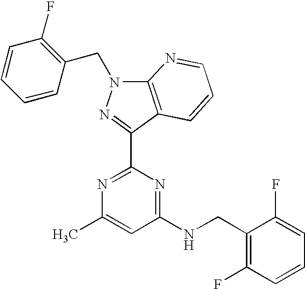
N1=C(C2=NN(CC3=C(F)C=CC=C3)C3=C2C=CC=N3)N=C(NCC2=C(F)C=CC=C2F)C=C1C
